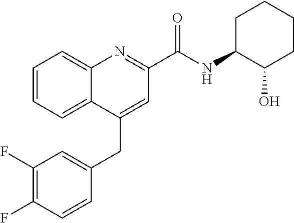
C1(F)=C(F)C=CC(CC2=CC(C(NC3C(O)CCCC3)=O)=NC3=CC=CC=C23)=C1
